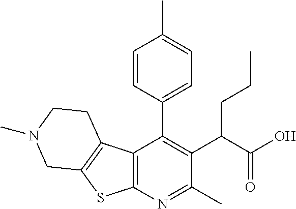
C12=C(N=C(C)C(C(C(O)=O)CCC)=C1C1=CC=C(C)C=C1)SC1=C2CCN(C)C1
